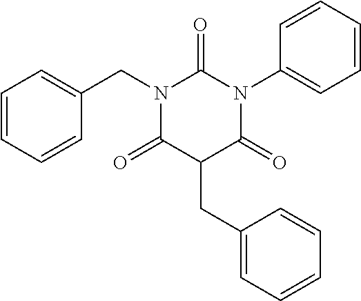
C1=CC=CC(CN2C(=O)C(CC3=CC=CC=C3)C(=O)N(C3=CC=CC=C3)C2=O)=C1
